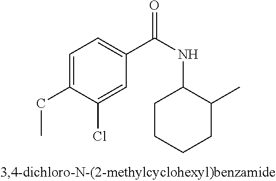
C1=C(CC)C(Cl)=CC(C(NC2CCCCC2C)=O)=C1
